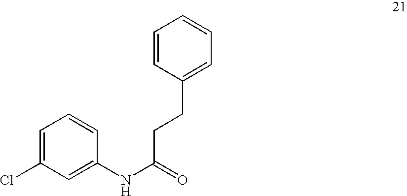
C1=C(Cl)C=C(NC(CCC2=CC=CC=C2)=O)C=C1
